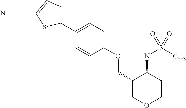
C1(C2=CC=C(OCC3COCCC3NS(C)(=O)=O)C=C2)=CC=C(C#N)S1
